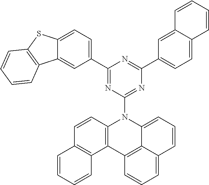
C1(C2=CC=C3C(=C2)C2=C(S3)C=CC=C2)=NC(N2C3=C(C4=C5C2=CC=CC5=CC=C4)C2=C(C=C3)C=CC=C2)=NC(C2=CC=C3C(=C2)C=CC=C3)=N1
